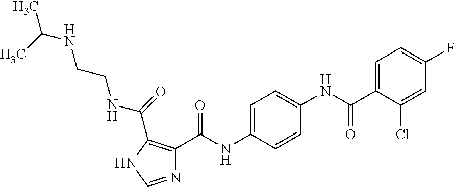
N1=CNC(C(NCCNC(C)C)=O)=C1C(NC1=CC=C(NC(=O)C2=CC=C(F)C=C2Cl)C=C1)=O
